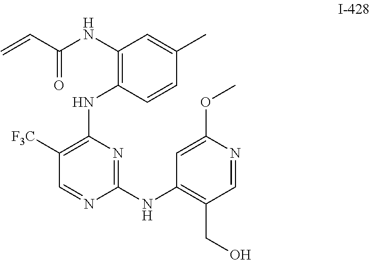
C1([F3C])=C(NC2=C(NC(C=C)=O)C=C(C)C=C2)N=C(NC2=C(CO)C=NC(OC)=C2)N=C1
